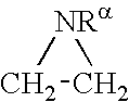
C1C[NRa]1
